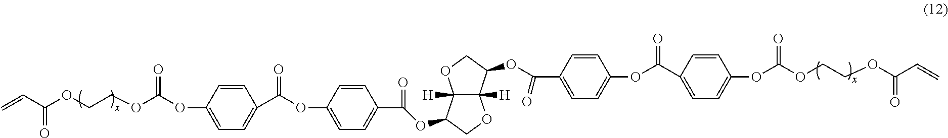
C1(OC(OCCOC(C=C)=O)=O)=CC=C(C(OC2=CC=C(C(=O)OC3C4([H])C([H])(C(OC(=O)C5=CC=C(OC(C6=CC=C(OC(OCCOC(C=C)=O)=O)C=C6)=O)C=C5)CO4)OC3)C=C2)=O)C=C1
